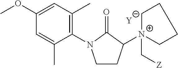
[Y].C1CC([N+]2(C[Z])CCCC2)C(=O)N1C1=C(C)C=C(OC)C=C1C
